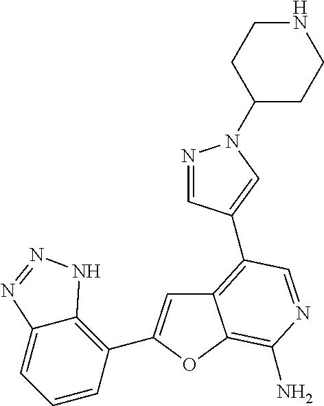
C12=C(C3=CN(C4CCNCC4)N=C3)C=NC(N)=C1OC(C1=C3C(=CC=C1)N=NN3)=C2
